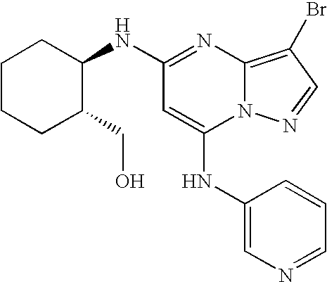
C1(NC2CCCCC2CO)=NC2=C(Br)C=NN2C(NC2=CN=CC=C2)=C1
